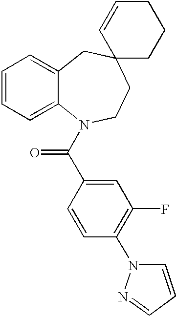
C1=CC=C2C(=C1)CC1(CCN2C(C2=CC(F)=C(N3C=CC=N3)C=C2)=O)CCCC=C1
